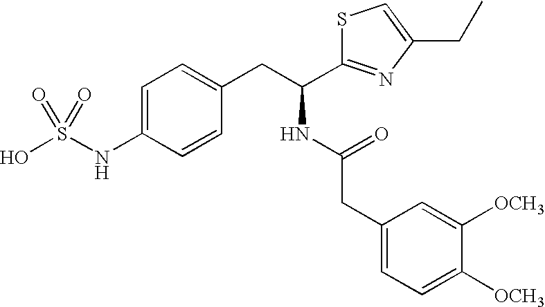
OS(NC1=CC=C(CC(NC(CC2=CC=C([OCH3])C([OCH3])=C2)=O)C2=NC(CC)=CS2)C=C1)(=O)=O
